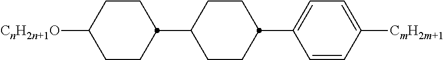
C1(C2CCC([CnH2n+1O])CC2)CCC(C2=CC=C([CmH2m+1])C=C2)CC1
